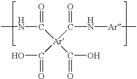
CNC([Ar](C(O)=O)(C(N[Ar]C)=O)C(O)=O)=O
